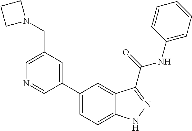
C1(CN2CCC2)=CN=CC(C2=CC=C3C(=C2)C(C(NC2=CC=CC=C2)=O)=NN3)=C1
